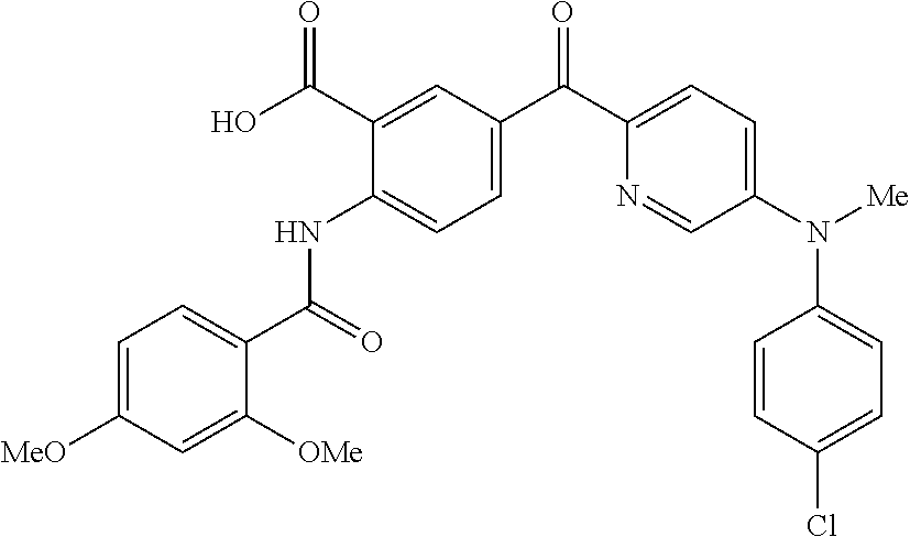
C1=C([MeO])C=C([OMe])C(C(=O)NC2=CC=C(C(C3=CC=C(N([Me])C4=CC=C(Cl)C=C4)C=N3)=O)C=C2C(O)=O)=C1
